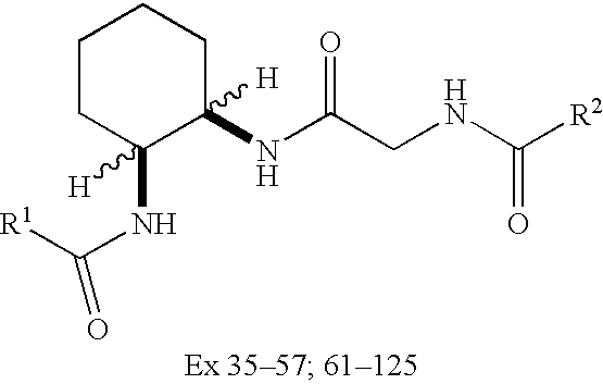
C1CC(NC([R1])=O)([H])C(NC(CNC([R2])=O)=O)([H])CC1
